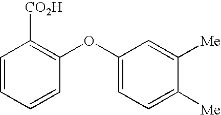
C1=CC=CC(OC2=CC=C([Me])C([Me])=C2)=C1[CO2H]
